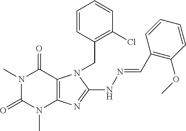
N1(C)C(=O)N(C)C2=C(C1=O)N(CC1=C(Cl)C=CC=C1)C(NN=CC1=C(OC)C=CC=C1)=N2
